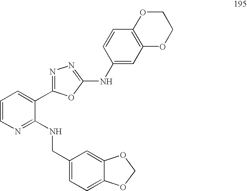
C1=CN=C(NCC2=CC=C3C(=C2)OCO3)C(C2=NN=C(NC3=CC4=C(C=C3)OCCO4)O2)=C1
